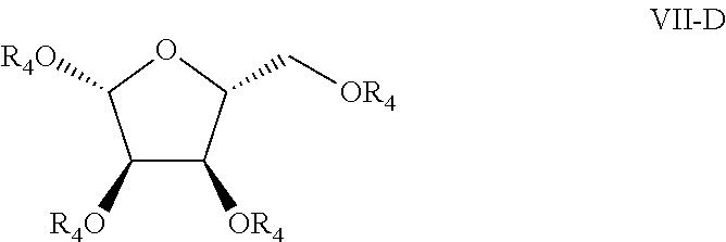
C1([R4O])C([OR4])C(C[OR4])OC1[R4O]
